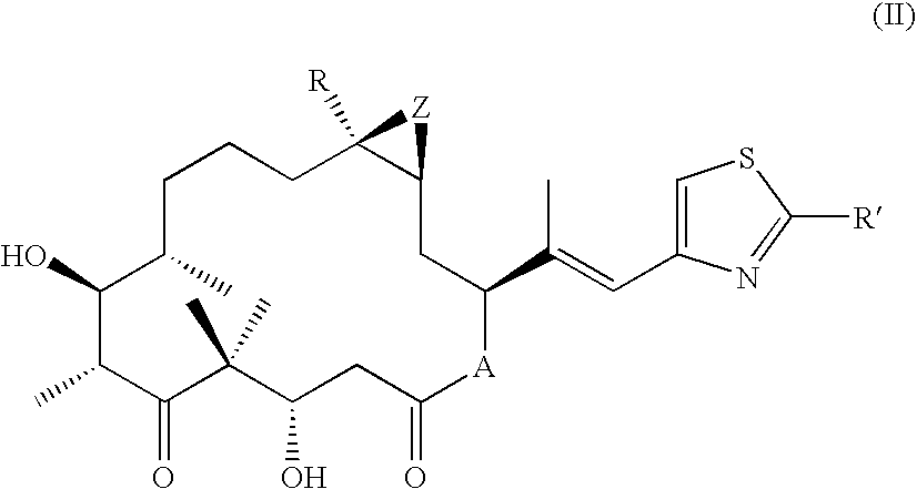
C1(C)C(=O)C(C)(C)C(O)CC(=O)[A]C(C(C)=CC2=CSC([R])=N2)CC2C([R])(CCCC(C)C1O)[Z]2
